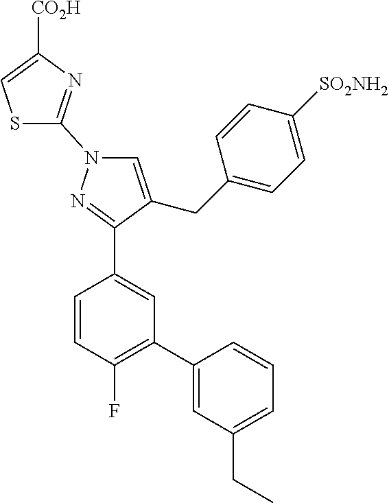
C1(N2N=C(C3=CC(C4=CC(CC)=CC=C4)=C(F)C=C3)C(CC3=CC=C([SO2NH2])C=C3)=C2)=NC([CO2H])=CS1
